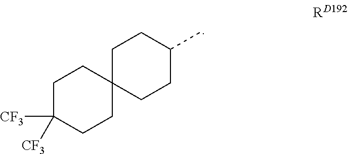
C1C2(CCC(C)C1)CCC([CF3])([CF3])CC2
